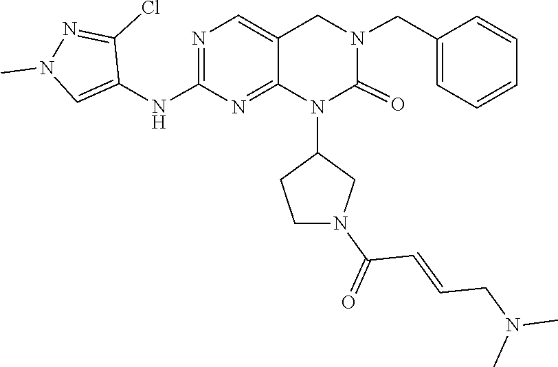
C1(N2C(=O)N(CC3=CC=CC=C3)CC3=CN=C(NC4=CN(C)N=C4Cl)N=C23)CCN(C(=O)C=CCN(C)C)C1
